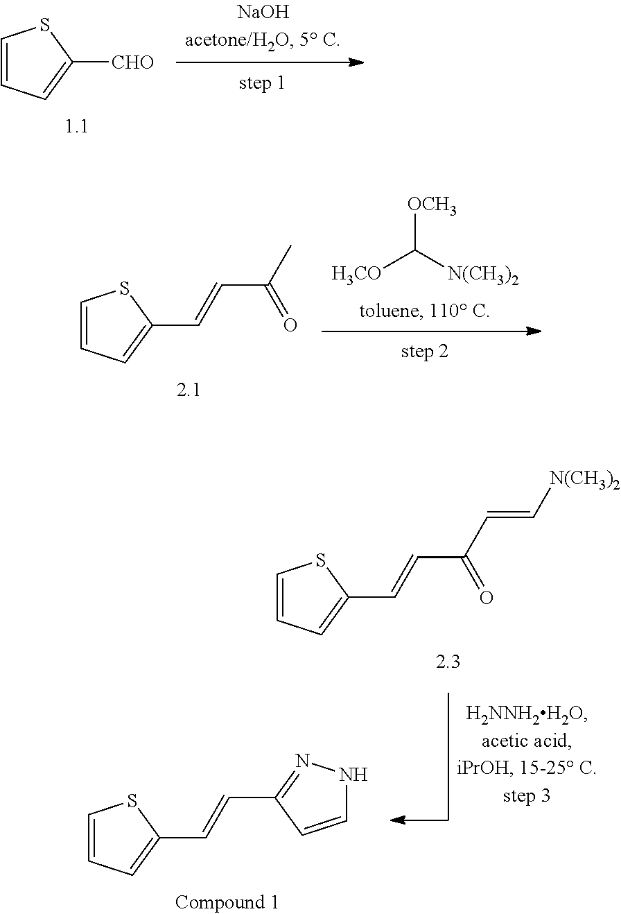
C1=CC=C([CHO])S1.[OCH3]C([N(CH3)2])[H3CO].C1=CC=C(C=CC(C)=O)S1.C1=CC=C(C=CC2=NNC=C2)S1.C1=CC=C(C=CC(C=C[N(CH3)2])=O)S1
